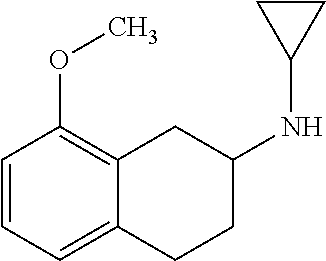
C1=CC=C2C(=C1OC)CC(NC1CC1)CC2
